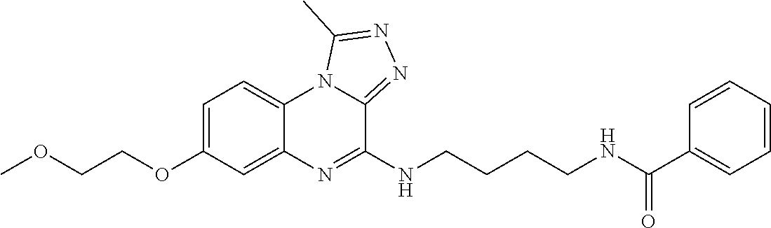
C1=C(OCCOC)C=C2C(=C1)N1C(=NN=C1C)C(NCCCCNC(C1=CC=CC=C1)=O)=N2
